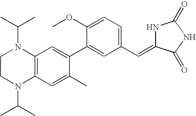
C1CN(C(C)C)C2=C(N1C(C)C)C=C(C1=CC(C=C3NC(=O)NC3=O)=CC=C1OC)C(C)=C2
